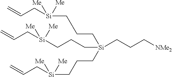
C(C[Si](CCC[Si]([Me])(CC=C)[Me])(CCC[NMe2])CCC[Si]([Me])(CC=C)[Me])C[Si]([Me])(CC=C)[Me]
